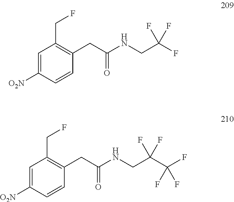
C(C(NCC(F)(F)F)=O)C1=C(CF)C=C([O2N])C=C1.C(C(NCC(C(F)(F)F)(F)F)=O)C1=C(CF)C=C([O2N])C=C1
